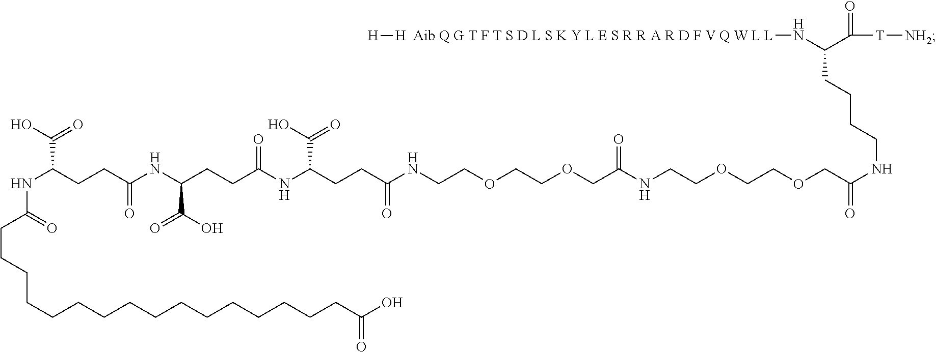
C(CCCCCCCCCCCC(O)=O)CCCCC(NC(C(O)=O)CCC(NC(CCC(NC(CCC(NCCOCCOCC(NCCOCCOCC(NCCCCC(N[H  Aib Q G T F T S D L S K Y L E S R R A R D F V Q W L L][H])C([T][NH2])=O)=O)=O)=O)C(O)=O)=O)C(O)=O)=O)=O
